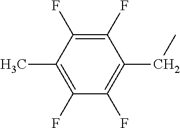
C1(C)=C(F)C(F)=C(CC)C(F)=C1F
